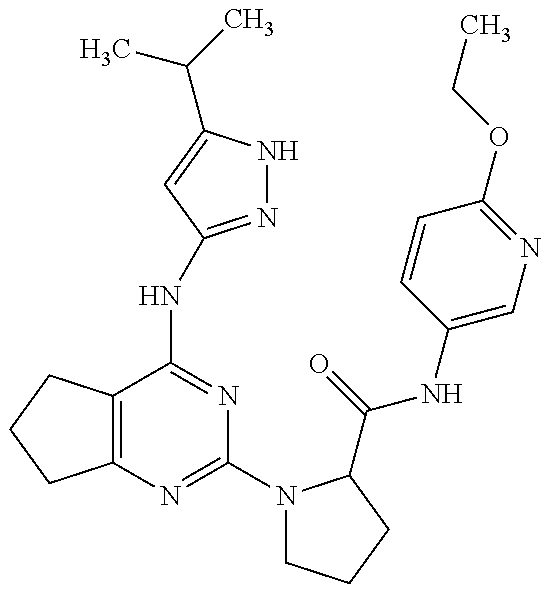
C12=C(C(NC3=NNC(C(C)C)=C3)=NC(N3CCCC3C(=O)NC3=CN=C(OCC)C=C3)=N1)CCC2
